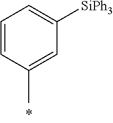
C1=CC(C)=CC([SiPh3])=C1
